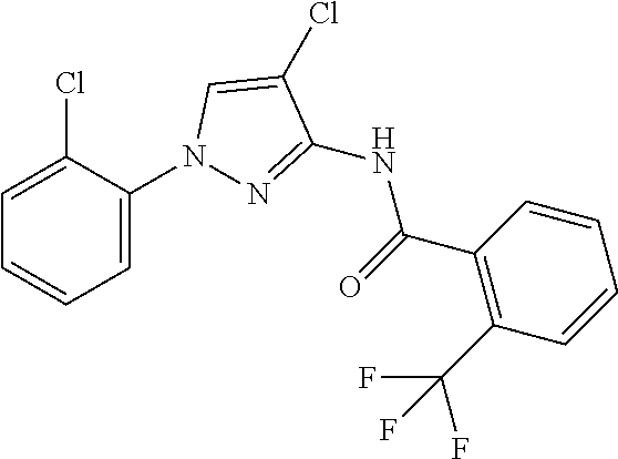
C1(N2N=C(NC(C3=C(C(F)(F)F)C=CC=C3)=O)C(Cl)=C2)=CC=CC=C1Cl
